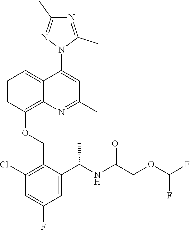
C1=CC(OCC2=C(Cl)C=C(F)C=C2C(NC(=O)COC(F)F)C)=C2C(=C1)C(N1C(C)=NC(C)=N1)=CC(C)=N2
